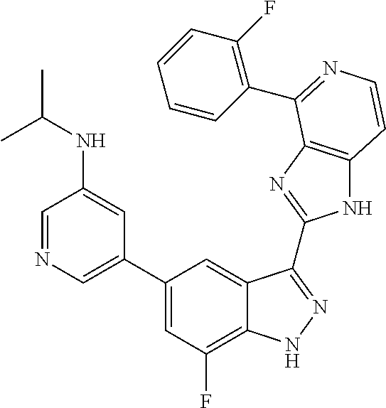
C1(C2=CN=CC(NC(C)C)=C2)=CC(F)=C2C(=C1)C(C1=NC3=C(N1)C=CN=C3C1=C(F)C=CC=C1)=NN2
